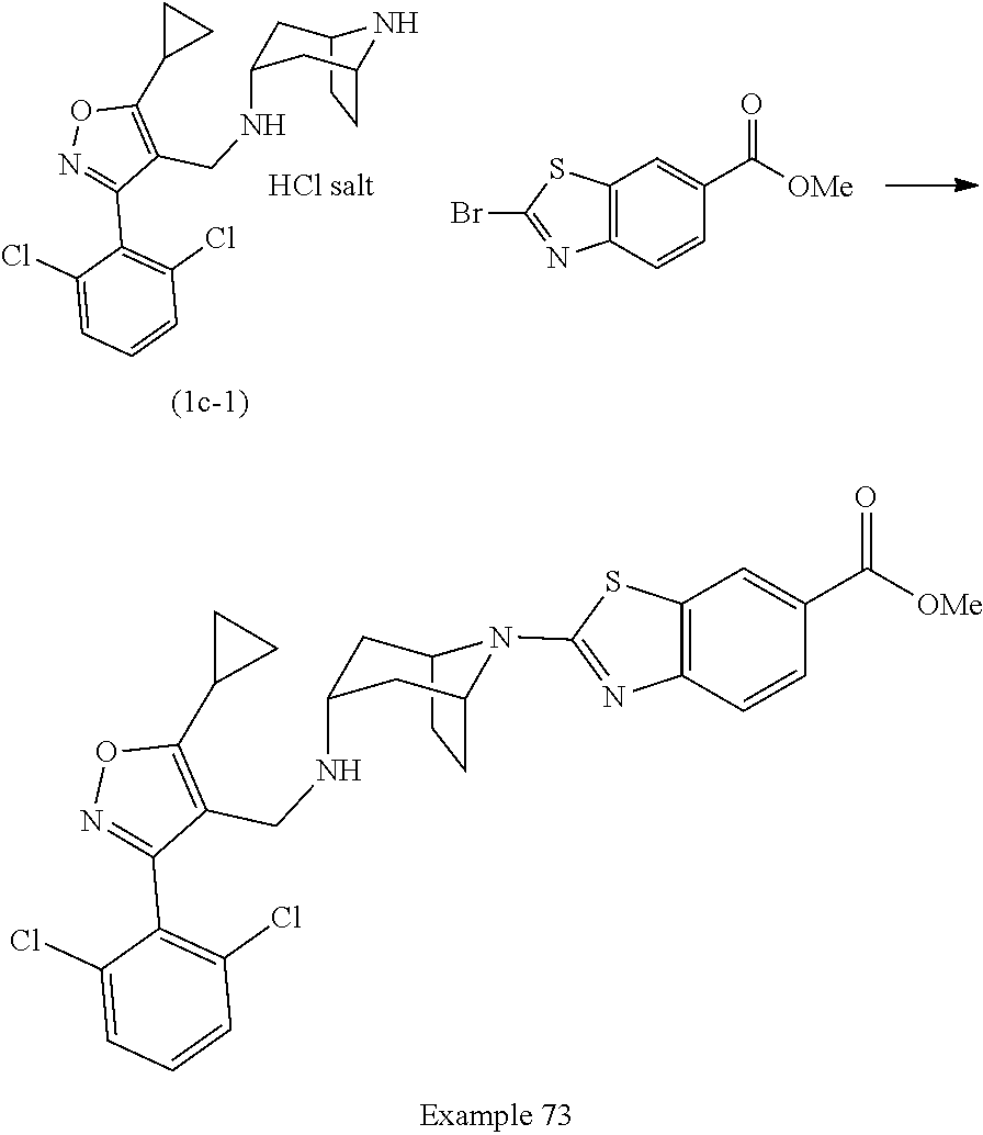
C12CCC(CC(NCC3=C(C4CC4)ON=C3C3=C(Cl)C=CC=C3Cl)C1)N2.C12=C(N=C(Br)S1)C=CC(C(=O)[OMe])=C2.C12=C(C=CC(C(=O)[OMe])=C1)N=C(N1C3CCC1CC(NCC1=C(C4CC4)ON=C1C1=C(Cl)C=CC=C1Cl)C3)S2
